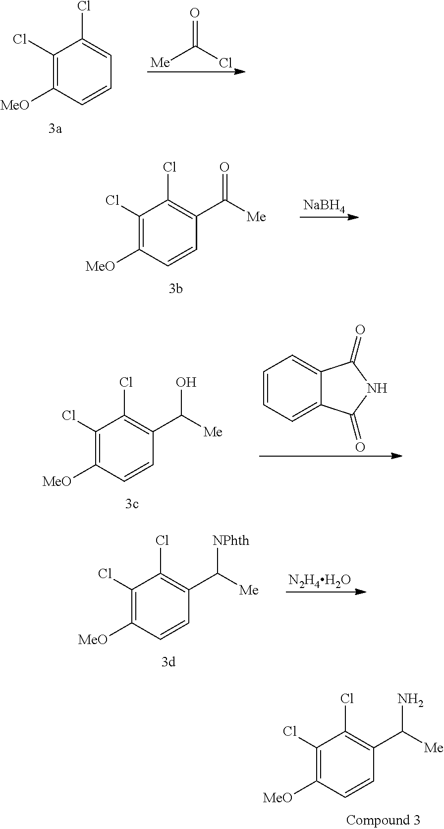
C1(Cl)=C([MeO])C=CC(C([Me])N)=C1Cl.C1(Cl)=C([MeO])C=CC(C([Me])=O)=C1Cl.[NaBH4].C1(Cl)=C([MeO])C=CC(C([Me])O)=C1Cl.C1=CC=C2C(=C1)C(=O)NC2=O.C1(Cl)=C([MeO])C=CC(C([Me])[NPhth])=C1Cl.[N2H4H2O].[Me]C(Cl)=O.C1(Cl)=C([MeO])C=CC=C1Cl
